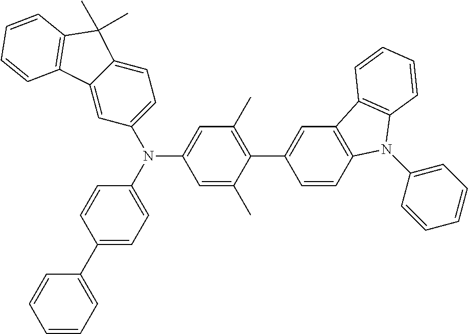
C1(N(C2=CC=C(C3=CC=CC=C3)C=C2)C2=CC(C)=C(C3=CC4=C(C=C3)N(C3=CC=CC=C3)C3=C4C=CC=C3)C(C)=C2)=CC=C2C(=C1)C1=C(C2(C)C)C=CC=C1
